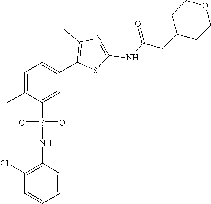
CC1=CC=C(C2=C(C)N=C(NC(CC3CCOCC3)=O)S2)C=C1S(NC1=C(Cl)C=CC=C1)(=O)=O
